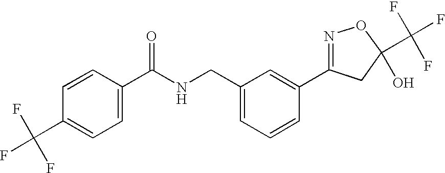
C1(C(NCC2=CC=CC(C3=NOC(C(F)(F)F)(O)C3)=C2)=O)=CC=C(C(F)(F)F)C=C1
